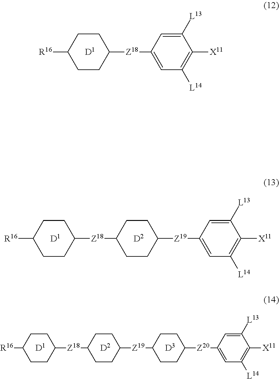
[R16]C1CCC([Z18]C2CCC([Z19]C3CCC([Z20]C4=CC([L14])=C([X11])C([L13])=C4)CC3)CC2)CC1.[D1].[D2].[D3].[R16]C1CCC([Z18]C2CCC([Z19]C3=CC([L14])=C([X11])C([L13])=C3)CC2)CC1.[D1].[D2].[R16]C1CCC([Z18]C2=CC([L14])=C([X11])C([L13])=C2)CC1.[D1]
